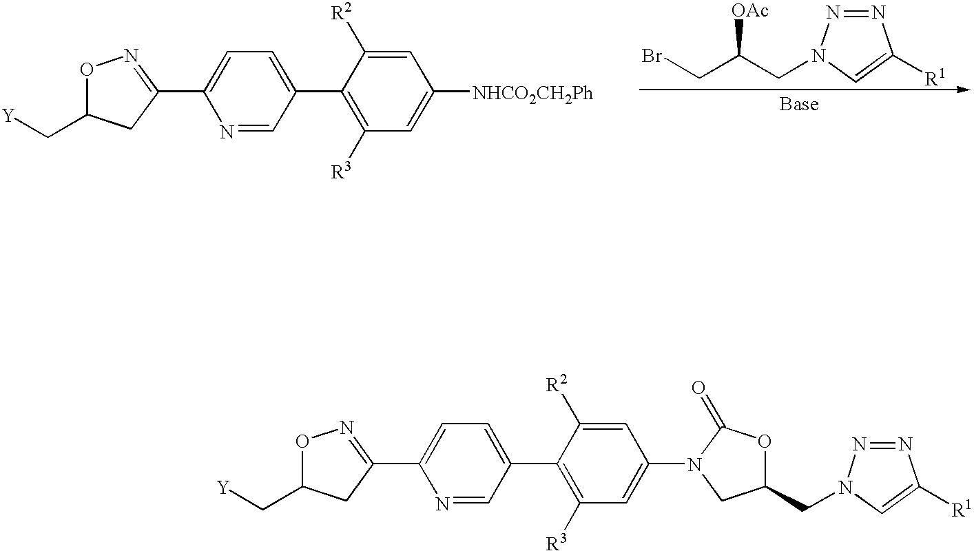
C1([R3])=C(C2=CC=C(C3=NOC(C[Y])C3)N=C2)C([R2])=CC([NHCO2CH2Ph])=C1.C(CN1N=NC([R1])=C1)(CBr)[OAc].C1([R3])=C(C2=CC=C(C3=NOC(C[Y])C3)N=C2)C([R2])=CC(N2CC(CN3N=NC([R1])=C3)OC2=O)=C1
